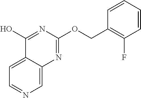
C1=C2C(=CN=C1)N=C(OCC1=C(F)C=CC=C1)N=C2O
